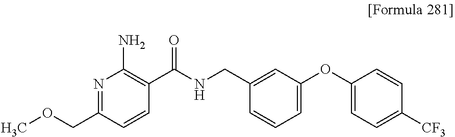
N1=C(COC)C=CC(C(NCC2=CC(OC3=CC=C([CF3])C=C3)=CC=C2)=O)=C1N
